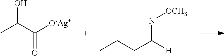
OC(C([O-Ag+])=O)C.N(=C([H])CCC)[OCH3]
